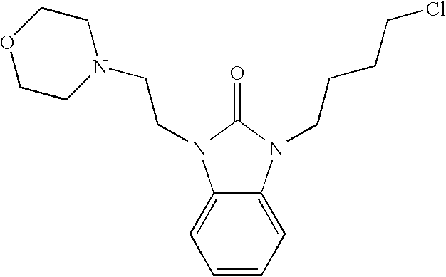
C1=CC=C2C(=C1)N(CCN1CCOCC1)C(=O)N2CCCCCl
